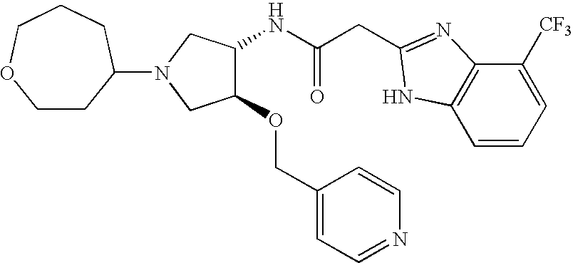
C(C(NC1C(OCC2=CC=NC=C2)CN(C2CCOCCC2)C1)=O)C1=NC2=C(C=CC=C2[CF3])N1
